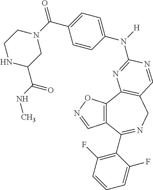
C12=C(C3=C(CN=C1C1=C(F)C=CC=C1F)C=NC(N(C1=CC=C(C(=O)N4CCNC(C(NC)=O)C4)C=C1)[H])=N3)ON=C2
